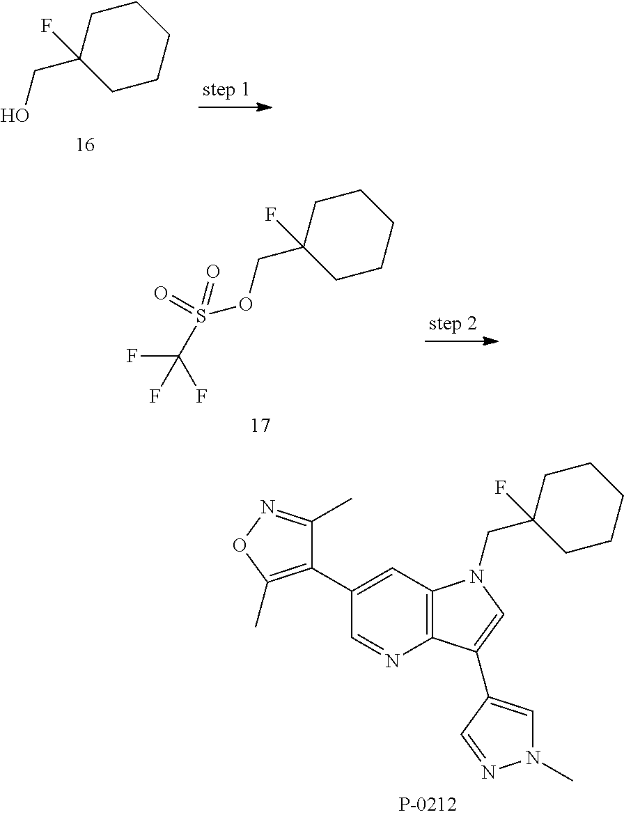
C1CC(CO)(F)CCC1.C1CC(COS(C(F)(F)F)(=O)=O)(F)CCC1.C12=C(C=C(C3=C(C)ON=C3C)C=N1)N(CC1(F)CCCCC1)C=C2C1=CN(C)N=C1
